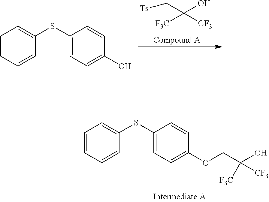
[F3C]C([CF3])(O)C[Ts].C1=CC=CC(SC2=CC=C(O)C=C2)=C1.C1=CC=CC(SC2=CC=C(OCC(O)([CF3])[F3C])C=C2)=C1
